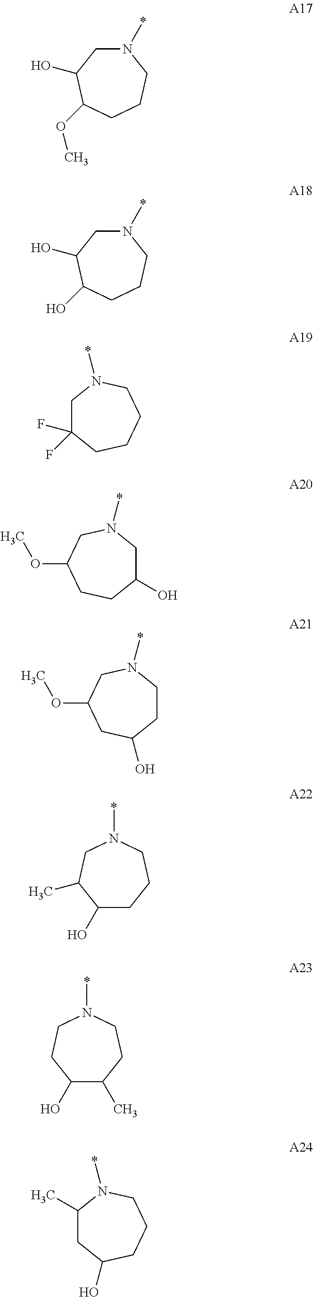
N1(*)CC(O)C(OC)CCC1.N1(*)CC(O)C(O)CCC1.C1C(F)(F)CCCCN1*.C1(O)CN(*)CC(OC)CC1.C1CN(*)CC(OC)CC1O.C1(O)CCCN(*)CC1C.C1(O)C(C)CCN(*)CC1.C1(C)CC(O)CCCN1*
